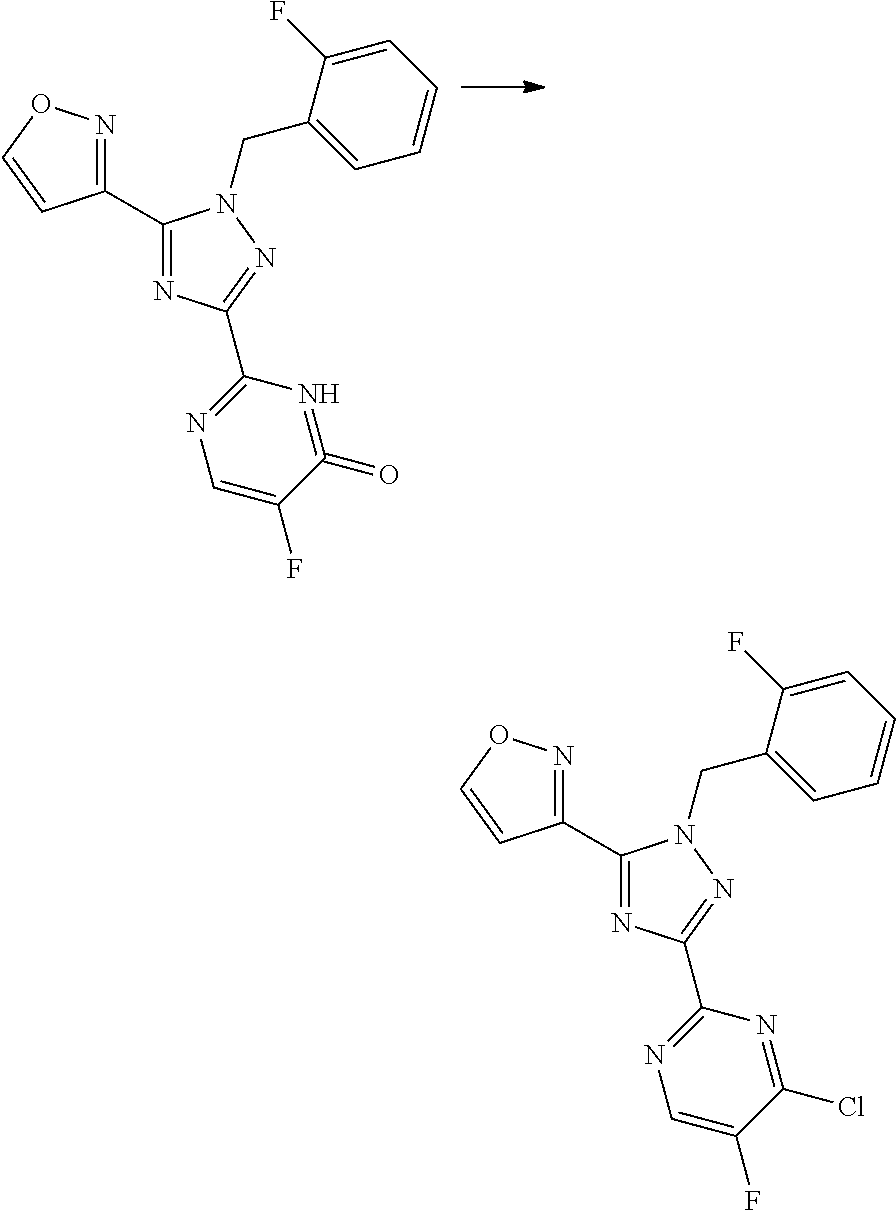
N1=C(C2=NC(C3=NC=C(F)C(=O)=N3)=NN2CC2=CC=CC=C2F)C=CO1.N1=C(C2=NC(C3=NC=C(F)C(Cl)=N3)=NN2CC2=CC=CC=C2F)C=CO1
